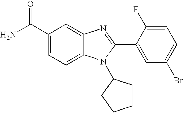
NC(C1=CC=C2C(=C1)N=C(C1=CC(Br)=CC=C1F)N2C1CCCC1)=O
